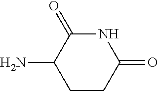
N1C(=O)C(N)CCC1=O
